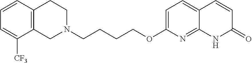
C12=C(CCN(CCCCOC3=CC=C4C(=N3)NC(=O)C=C4)C1)C=CC=C2[CF3]
